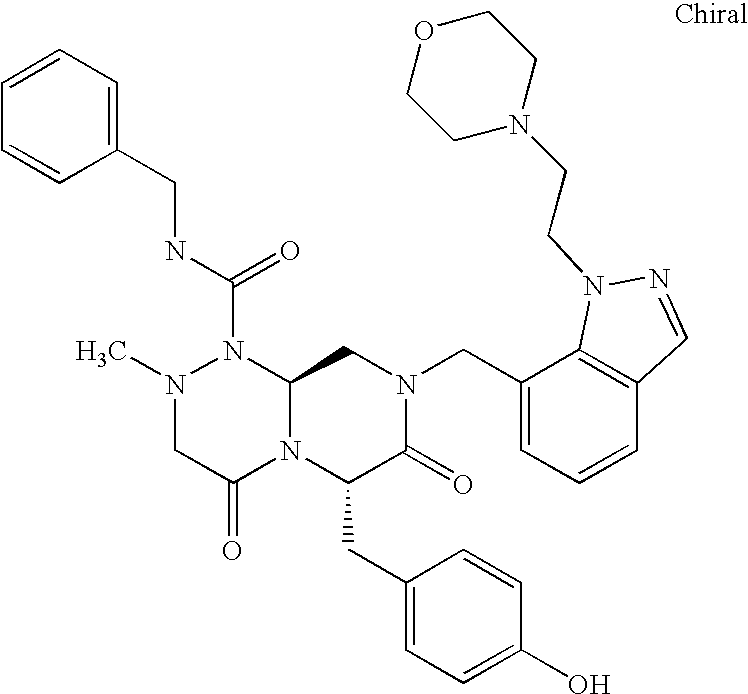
CN1CC(=O)N2C(N1C(NCC1=CC=CC=C1)=O)CN(CC1=CC=CC3=C1N(CCN1CCOCC1)N=C3)C(=O)C2CC1=CC=C(O)C=C1
